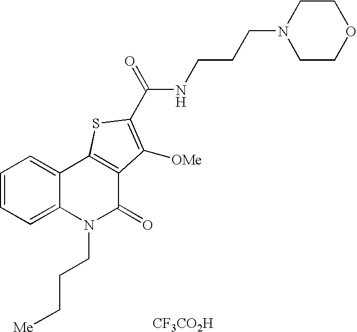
[CF3CO2H].N(C(=O)C1=C([OMe])C2=C(C3=CC=CC=C3N(CCC[Me])C2=O)S1)CCCN1CCOCC1
